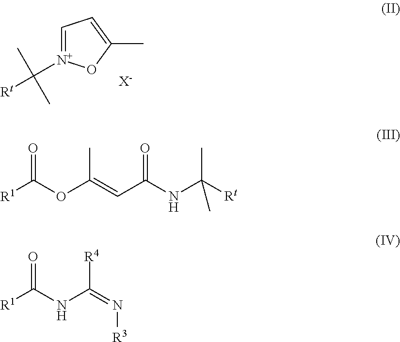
C1=[N+](C([Rt])(C)C)OC(C)=C1.[X-].[R1]C(NC(=N[R3])[R4])=O.[R1]C(OC(=CC(NC([Rt])(C)C)=O)C)=O
